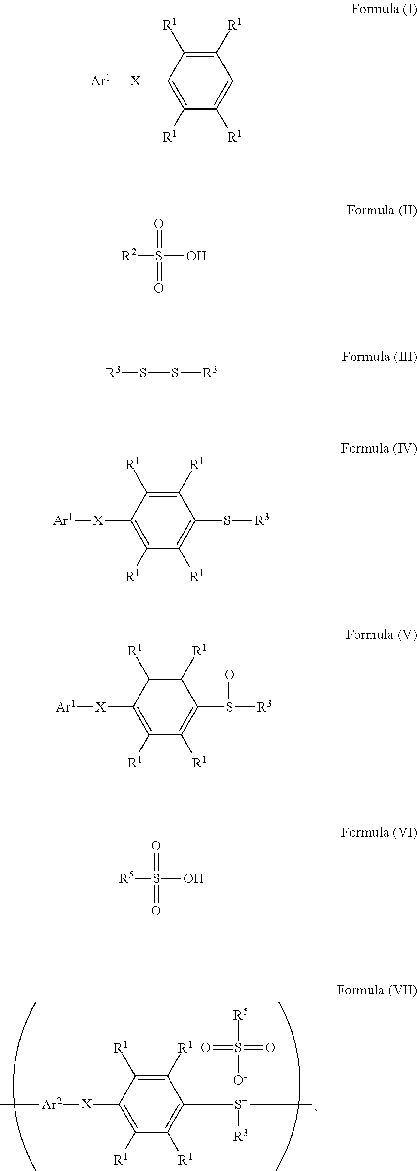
[Ar2]([X]C1=C([R1])C([R1])=C([S+](C)[R3])C([R1])=C1[R1])C.S(=O)([R5])([O-])=O.[Ar1][X]C1=C([R1])C([R1])=CC([R1])=C1[R1].[R2]S(O)(=O)=O.[R3]SS[R3].[Ar1][X]C1=C([R1])C([R1])=C(S[R3])C([R1])=C1[R1].[Ar1][X]C1=C([R1])C([R1])=C(S([R3])=O)C([R1])=C1[R1].[R5]S(O)(=O)=O
